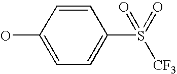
C1(O)=CC=C(S(=O)([CF3])=O)C=C1
